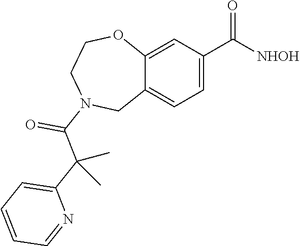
C12=CC(C([NHOH])=O)=CC=C1CN(C(C(C1=CC=CC=N1)(C)C)=O)CCO2
